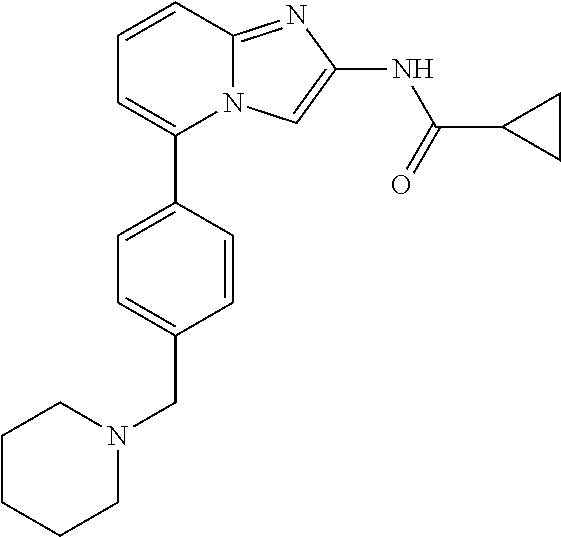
C1=CC(C2=CC=CC3=NC(NC(=O)C4CC4)=CN23)=CC=C1CN1CCCCC1
